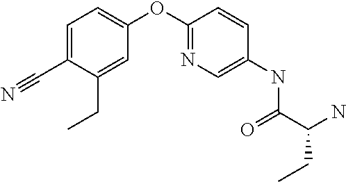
C1=C(C#N)C(CC)=CC(OC2=NC=C(NC(C(N)CC)=O)C=C2)=C1
